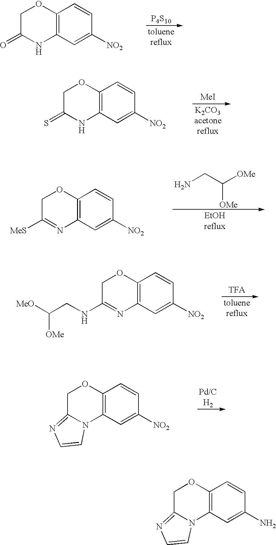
C1C(=O)NC2=C(O1)C=CC([NO2])=C2.[P4S10].C1C(=S)NC2=C(O1)C=CC([NO2])=C2.[MeI].C1C([MeS])=NC2=C(O1)C=CC([NO2])=C2.C(N)C([OMe])[OMe].C1C(NCC([MeO])[OMe])=NC2=C(O1)C=CC([NO2])=C2.C1C2=NC=CN2C2=C(O1)C=CC([NO2])=C2.C1C2=NC=CN2C2=C(O1)C=CC(N)=C2
